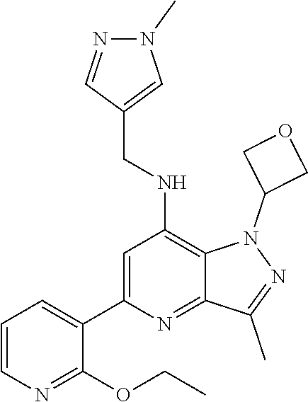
C1=CC=C(C2=CC(NCC3=CN(C)N=C3)=C3C(=N2)C(C)=NN3C2COC2)C(OCC)=N1
